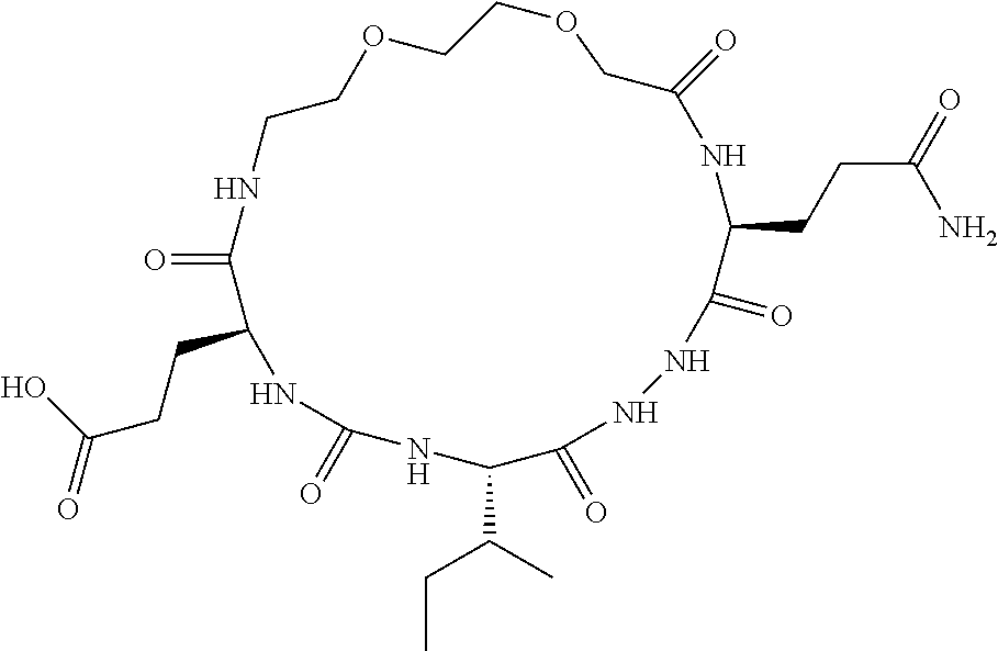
O=C1C(CCC(=O)O)NC(=O)NC(C(CC)C)C(=O)NNC(=O)C(CCC(=O)N)NC(=O)COCCOCCN1
